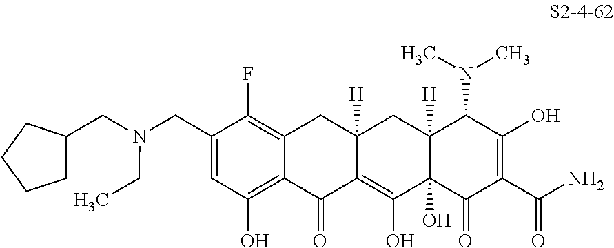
C1(CN(CC)CC2CCCC2)=CC(O)=C2C(=C1F)CC1([H])C(=C(O)C3(O)C([H])(C1)C(N(C)C)C(O)=C(C(N)=O)C3=O)C2=O
